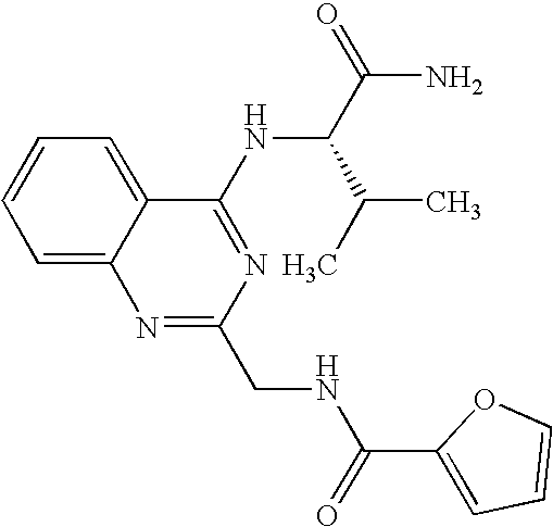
C1=CC=C2C(=C1)N=C(CNC(C1=CC=CO1)=O)N=C2NC(C(=O)N)C(C)C
